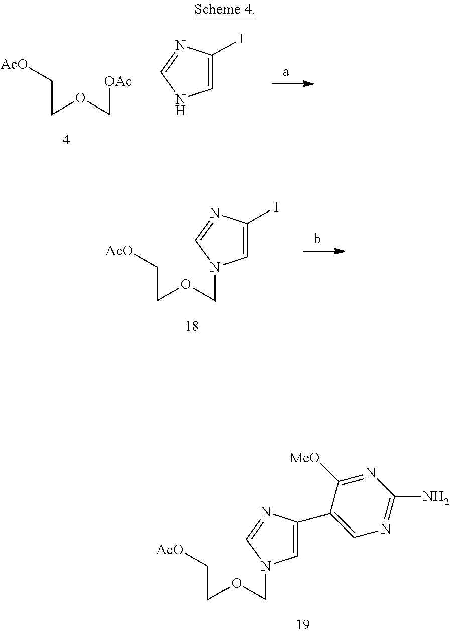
C1=C(C2=CN=C(N)N=C2[MeO])N=CN1COCC[AcO].[OAc]COCC[AcO].C1=C(I)N=CN1.C1=C(I)N=CN1COCC[AcO]
